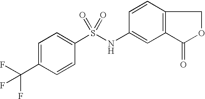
C1=C(C(F)(F)F)C=CC(S(NC2=CC3=C(C=C2)COC3=O)(=O)=O)=C1
